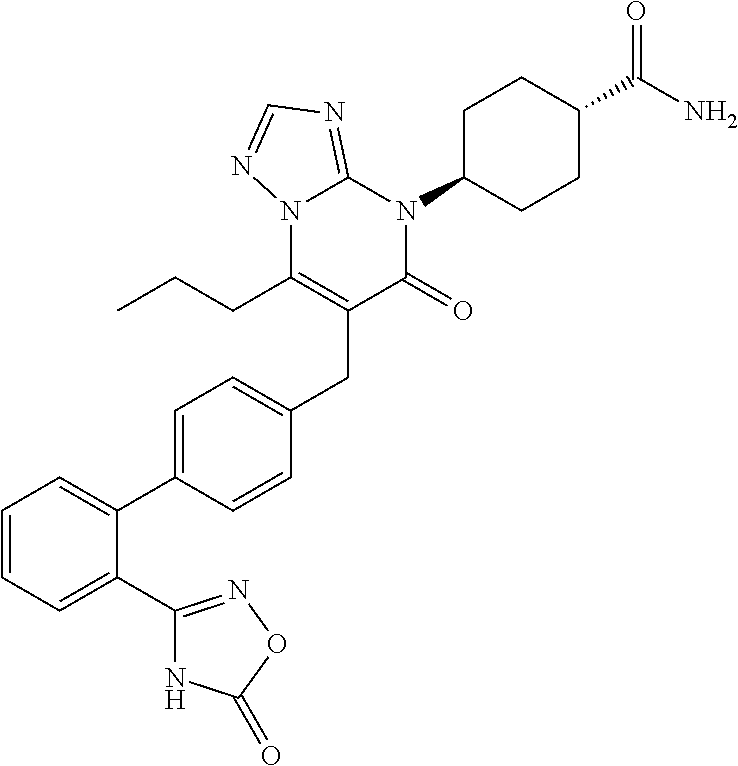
C1=C(C2=CC=CC=C2C2=NOC(=O)N2)C=CC(CC2=C(CCC)N3C(=NC=N3)N(C3CCC(C(=O)N)CC3)C2=O)=C1
